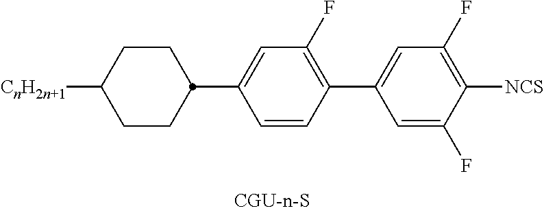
[CnH2n+1]C1CCC(C2=CC(F)=C(C3=CC(F)=C([NCS])C(F)=C3)C=C2)CC1
